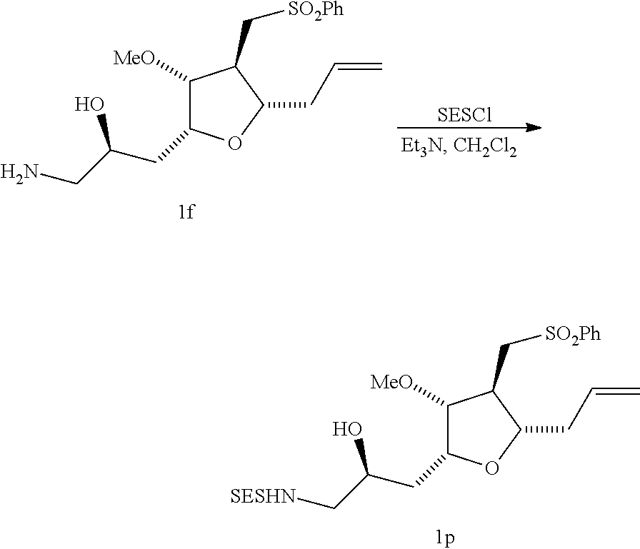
[SESCl].C1([MeO])C(CC(CN)O)OC(CC=C)C1C[SO2Ph].C1([MeO])C(CC(C[SESHN])O)OC(CC=C)C1C[SO2Ph]
